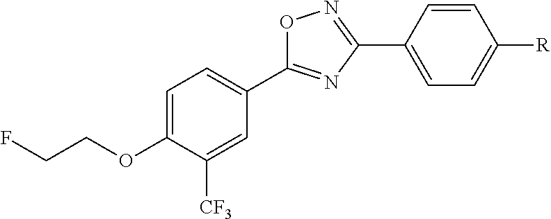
O1C(C2=CC=C(OCCF)C([CF3])=C2)=NC(C2=CC=C([R])C=C2)=N1
